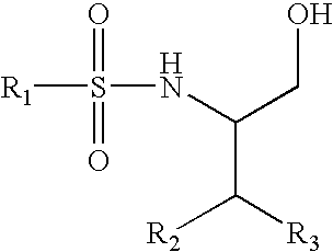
[R1]S(=O)(=O)NC(C([R2])[R3])CO
